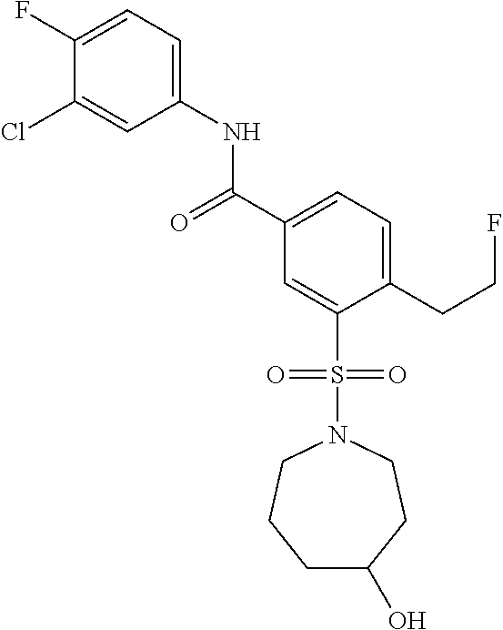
C1(F)=CC=C(NC(C2=CC=C(CCF)C(S(N3CCCC(O)CC3)(=O)=O)=C2)=O)C=C1Cl
